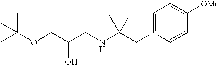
O(CC(CNC(CC1=CC=C([OMe])C=C1)(C)C)O)C(C)(C)C
